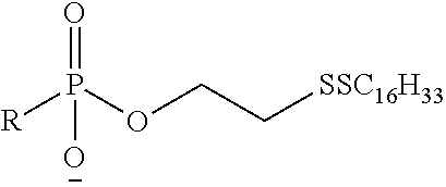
P(OCC[SSC16H33])(=O)([O-])[R]
